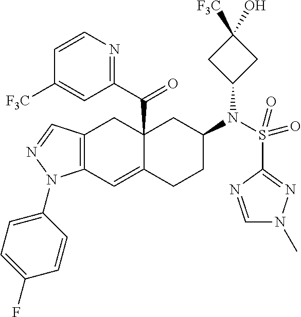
C12(C(C3=NC=CC([F3C])=C3)=O)C(=CC3=C(C1)C=NN3C1=CC=C(F)C=C1)CCC(N(S(C1=NN(C)C=N1)(=O)=O)C1CC([F3C])(O)C1)C2
